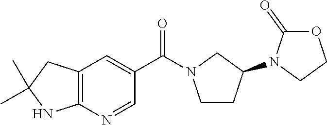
C12=C(N=CC(C(=O)N3CCC(N4CCOC4=O)C3)=C1)NC(C)(C)C2
